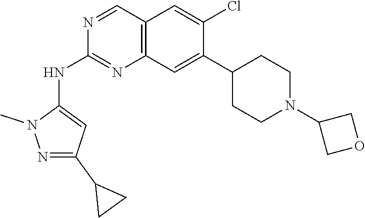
C1(C2CC2)=NN(C)C(NC2=NC3=C(C=C(Cl)C(C4CCN(C5COC5)CC4)=C3)C=N2)=C1
